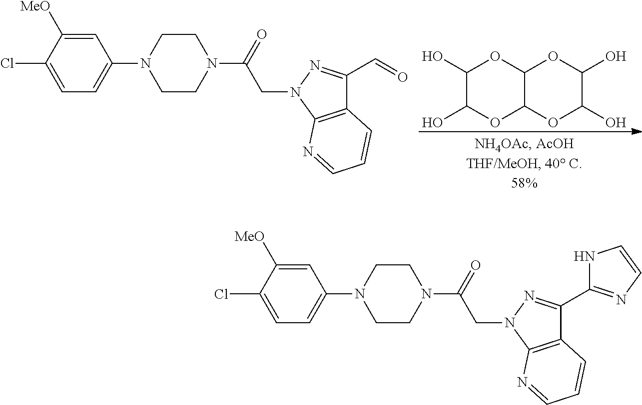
C12=C(N(CC(N3CCN(C4=CC=C(Cl)C([MeO])=C4)CC3)=O)N=C1C=O)N=CC=C2.C1(O)C(O)OC2C(O1)OC(O)C(O)O2.C12=C(N(CC(N3CCN(C4=CC=C(Cl)C([MeO])=C4)CC3)=O)N=C1C1=NC=CN1)N=CC=C2
